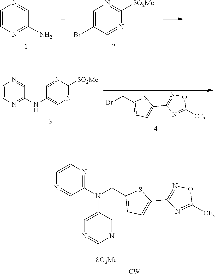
C1=CN=C(N)C=N1.C1=C(Br)C=NC([SO2Me])=N1.BrCC1=CC=C(C2=NOC([CF3])=N2)S1.C1=CN=C(NC2=CN=C([SO2Me])N=C2)C=N1.N(CC1=CC=C(C2=NOC([CF3])=N2)S1)(C1=NC=CN=C1)C1=CN=C([SO2Me])N=C1.[CW]
